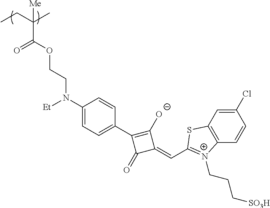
C(C(CC)(C)[Me])(OCCN(C1=CC=C(C2=C([O-])C(=CC3=[N+](CCC[SO3H])C4=C(C=C(Cl)C=C4)S3)C2=O)C=C1)[Et])=O
